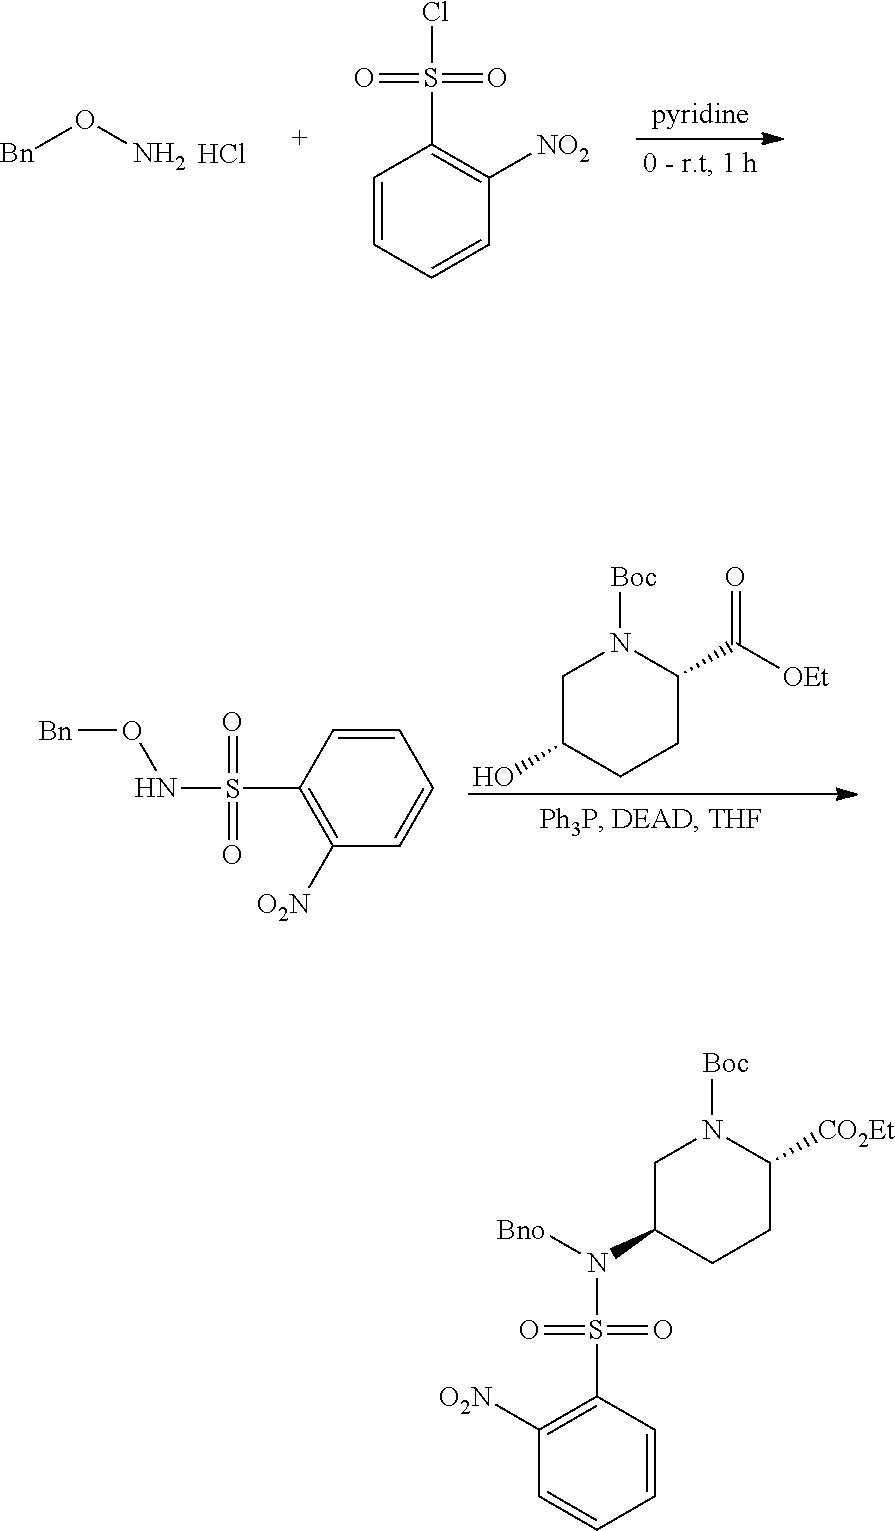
[Bn]ON.Cl.ClS(=O)(=O)C1=C([NO2])C=CC=C1.C1C(O)CCC(C([OEt])=O)N1[Boc].C1=CC(S(NO[Bn])(=O)=O)=C([O2N])C=C1.C1C(N(S(C2=C([O2N])C=CC=C2)(=O)=O)[Bno])CCC([CO2Et])N1[Boc]
